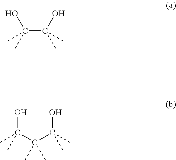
C(C(O)(C)C)(O)(C)C.OC(C(C(C)(C)O)(C)C)(C)C
